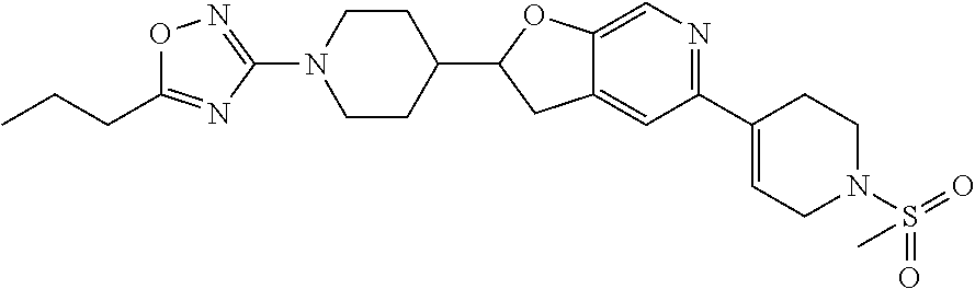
C12=CC(C3=CCN(S(C)(=O)=O)CC3)=NC=C1OC(C1CCN(C3=NOC(CCC)=N3)CC1)C2
